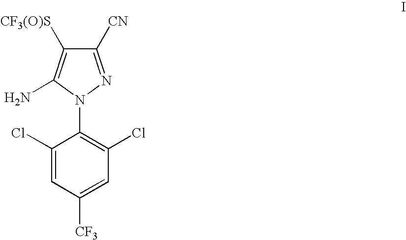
C1=C([CF3])C=C(Cl)C(N2N=C([CN])C([CF3(O)S])=C2N)=C1Cl
